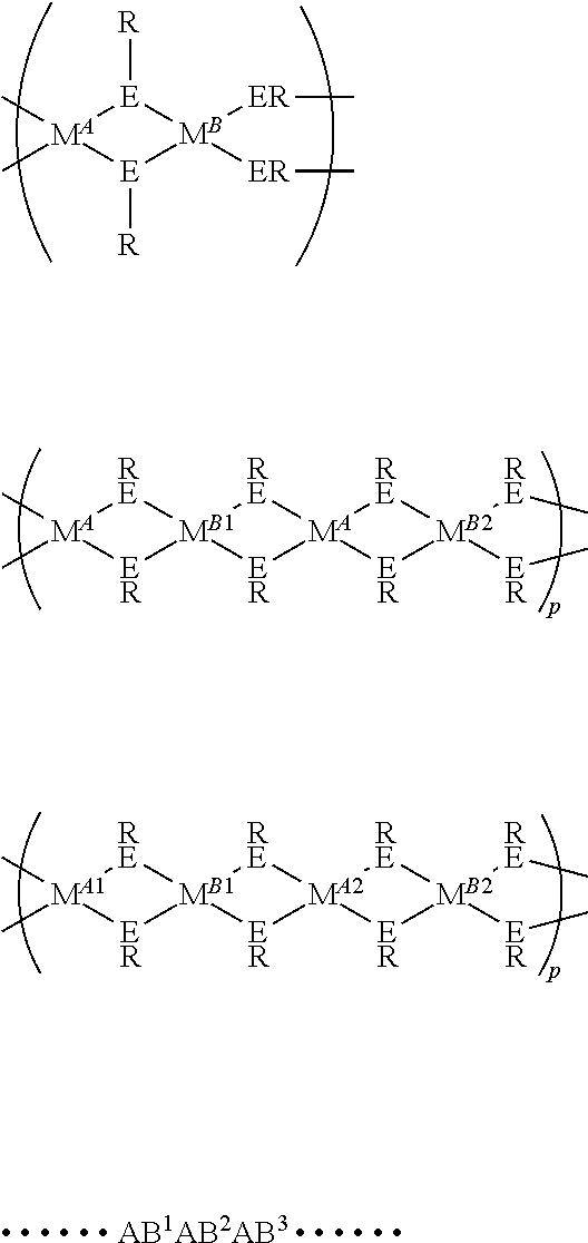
[MA]1(C)(C)[E]([R])[MB]([ER]C)([ER]C)[E]1[R].[MA]1(C)(C)[RE][MB1]2([RE][MA]3([RE][MB2]([RE]C)([ER]C)[ER]3)[ER]2)[ER]1.[MA1]1(C)(C)[RE][MB1]2([RE][MA2]3([RE][MB2]([RE]C)([ER]C)[ER]3)[ER]2)[ER]1.[      AB1AB2AB3      ]
